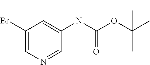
C1(Br)=CN=CC(N(C(OC(C)(C)C)=O)C)=C1
